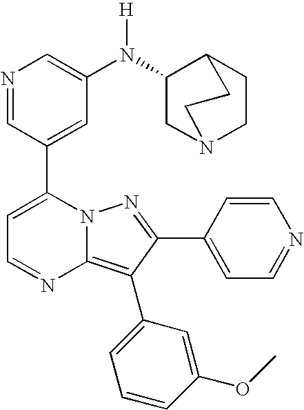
N1=CC(C2=CC=NC3=C(C4=CC=CC(OC)=C4)C(C4=CC=NC=C4)=NN23)=CC(N([H])C2CN3CCC2CC3)=C1
